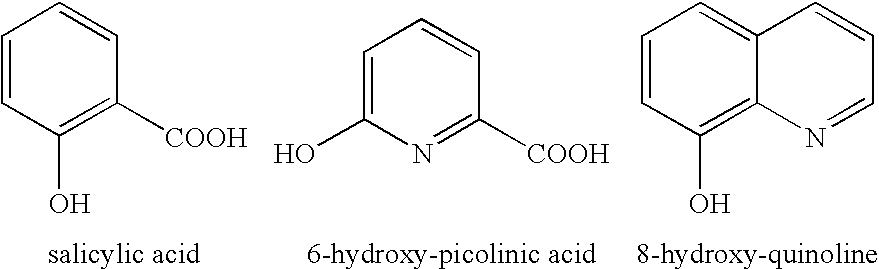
C1=CC(O)=C([COOH])C=C1.C1=C(O)N=C([COOH])C=C1.C1=CC(O)=C2C(=C1)C=CC=N2
